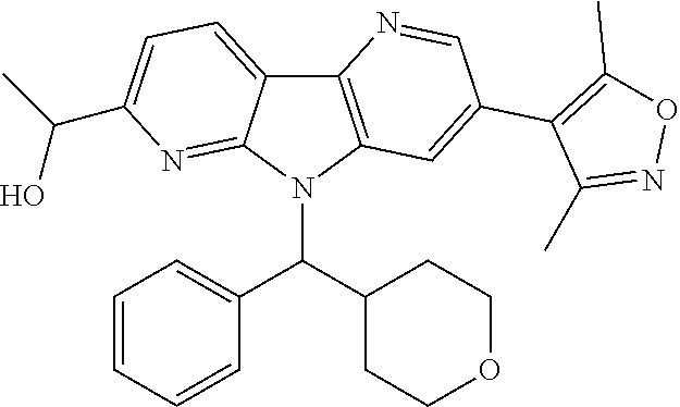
C12=C(N(C(C3=CC=CC=C3)C3CCOCC3)C3=NC(C(C)O)=CC=C13)C=C(C1=C(C)ON=C1C)C=N2
